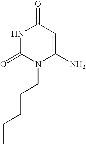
N1C(=O)N(CCCCC)C(N)=CC1=O
